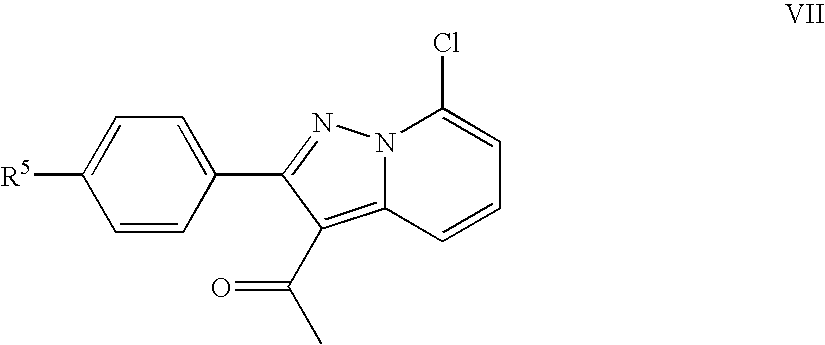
C1=CC(C2=NN3C(=C2C(C)=O)C=CC=C3Cl)=CC=C1[R5]
